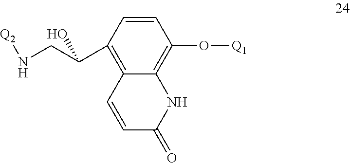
C1=CC(C(CN[Q2])O)=C2C(=C1O[Q1])NC(=O)C=C2
